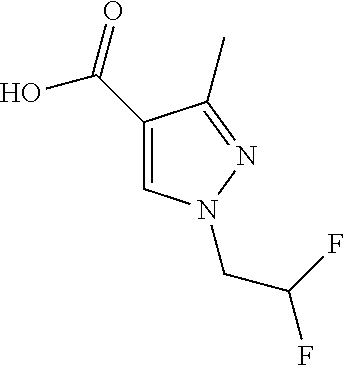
C1(C(=O)O)=CN(CC(F)F)N=C1C
